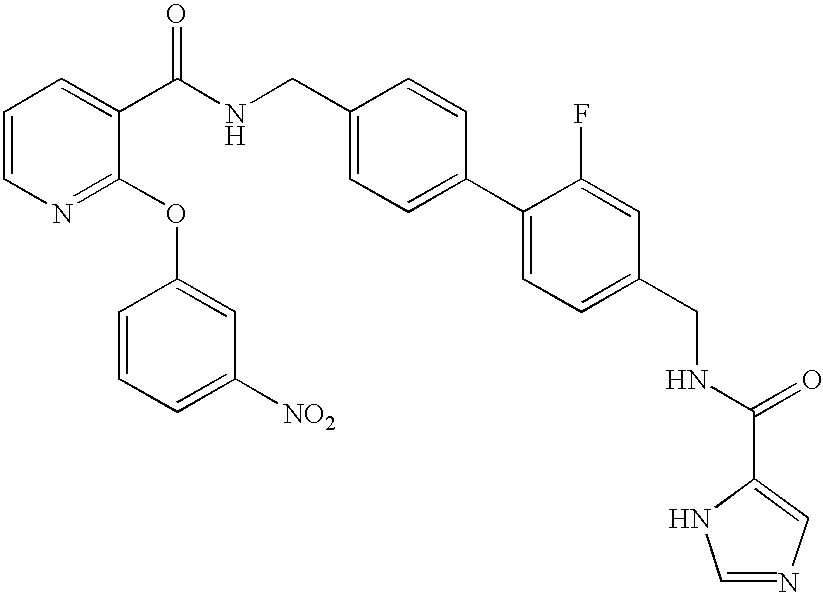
C1=CN=C(OC2=CC([NO2])=CC=C2)C(C(NCC2=CC=C(C3=CC=C(CNC(C4=CN=CN4)=O)C=C3F)C=C2)=O)=C1
